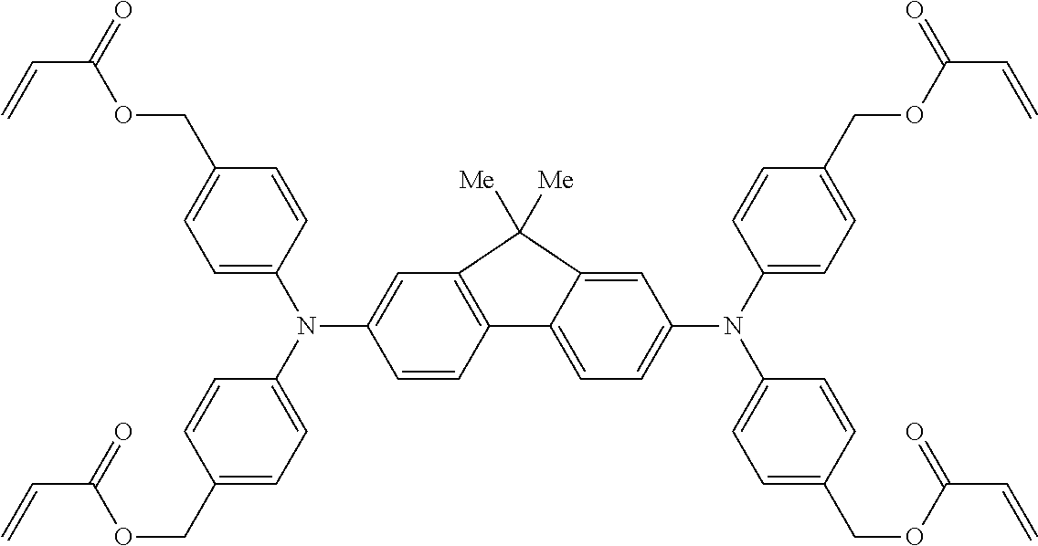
C1=C2C(=CC=C1N(C1=CC=C(COC(C=C)=O)C=C1)C1=CC=C(COC(=O)C=C)C=C1)C1=C(C=C(N(C3=CC=C(COC(=O)C=C)C=C3)C3=CC=C(COC(C=C)=O)C=C3)C=C1)C2([Me])[Me]
